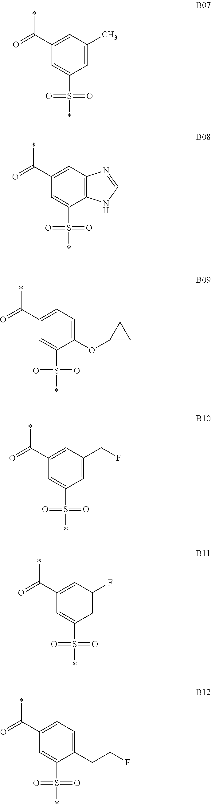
C1=C(C)C=C(C(=O)*)C=C1S(=O)(=O)*.C12=C(C=C(C(=O)*)C=C1S(=O)(=O)*)N=CN2.C1(OC2CC2)=CC=C(C(=O)*)C=C1S(=O)(=O)*.C1=C(CF)C=C(C(=O)*)C=C1S(=O)(=O)*.C1=C(F)C=C(C(=O)*)C=C1S(=O)(=O)*.C1(CCF)=CC=C(C(=O)*)C=C1S(=O)(=O)*
